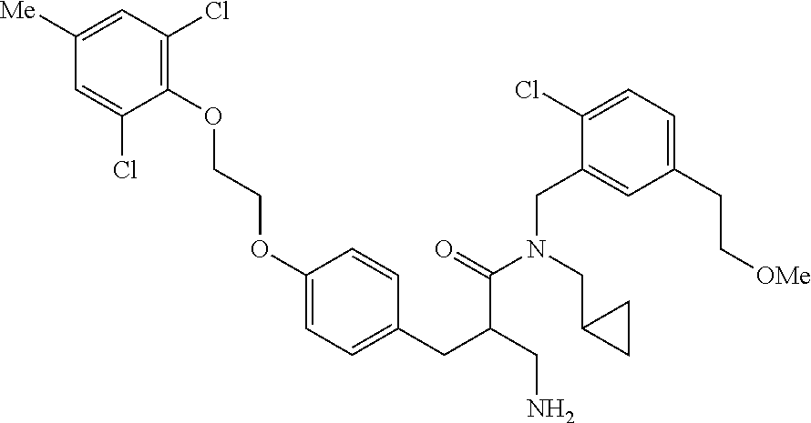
C1(OCCOC2=CC=C(CC(CN)C(=O)N(CC3CC3)CC3=CC(CC[OMe])=CC=C3Cl)C=C2)=C(Cl)C=C([Me])C=C1Cl
